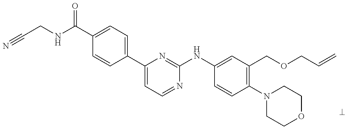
N#CCNC(C1=CC=C(C2=CC=NC(NC3=CC(COCC=C)=C(N4CCOCC4)C=C3)=N2)C=C1)=O
